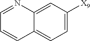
C12=CC([X9])=CC=C1C=CC=N2
